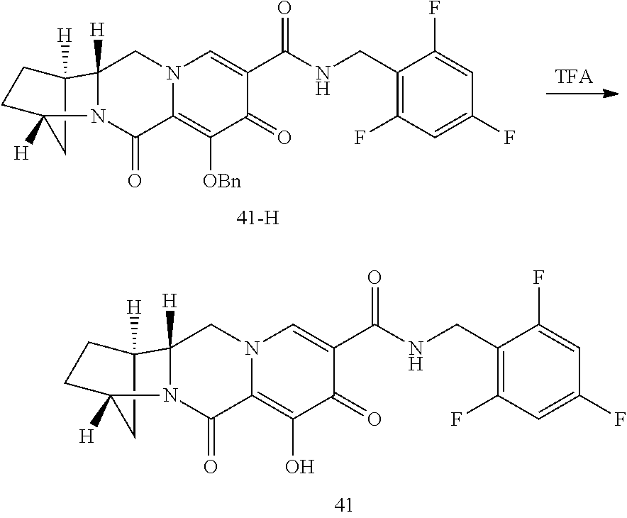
C1(CNC(C2=CN3C(=C(O)C2=O)C(=O)N2C([H])(C3)C3([H])CCC2([H])C3)=O)=C(F)C=C(F)C=C1F.[TFA].C1(CNC(C2=CN3C(=C([OBn])C2=O)C(=O)N2C([H])(C3)C3([H])CCC2([H])C3)=O)=C(F)C=C(F)C=C1F
